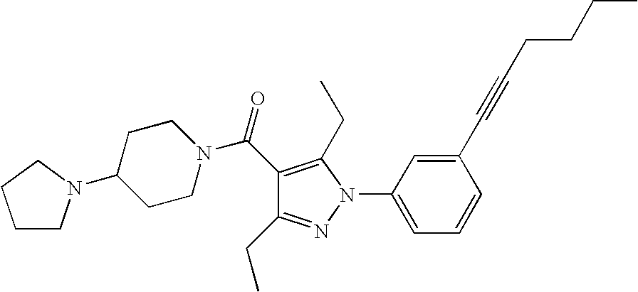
C1(N2C(CC)=C(C(N3CCC(N4CCCC4)CC3)=O)C(CC)=N2)=CC=CC(C#CCCCC)=C1
